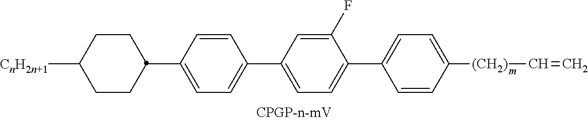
C1CC(C2=CC=C(C3=CC=C(C4=CC=C([(CH2)]C=C)C=C4)C(F)=C3)C=C2)CCC1[CnH2n+1]
